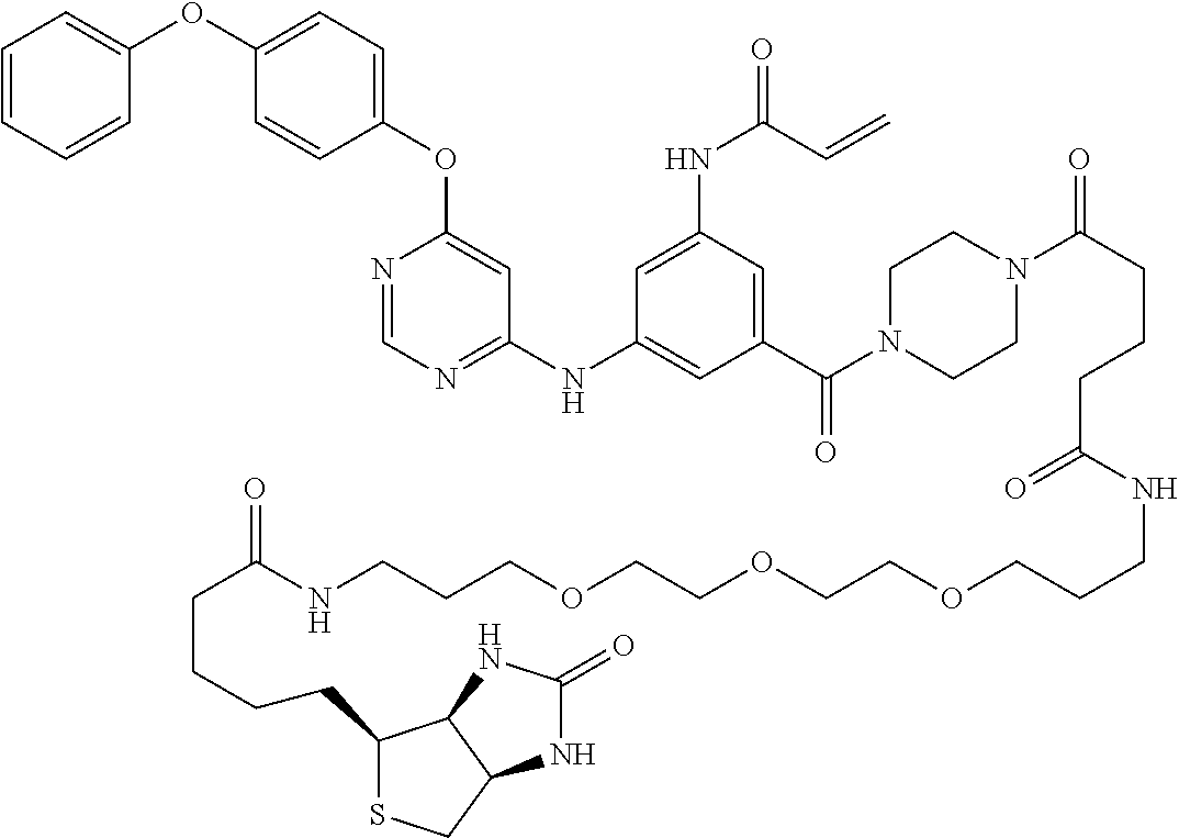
C1(OC2=CC=CC=C2)=CC=C(OC2=CC(NC3=CC(C(=O)N4CCN(C(CCCC(NCCCOCCOCCOCCCNC(=O)CCCCC5SCC6C5NC(=O)N6)=O)=O)CC4)=CC(NC(=O)C=C)=C3)=NC=N2)C=C1
